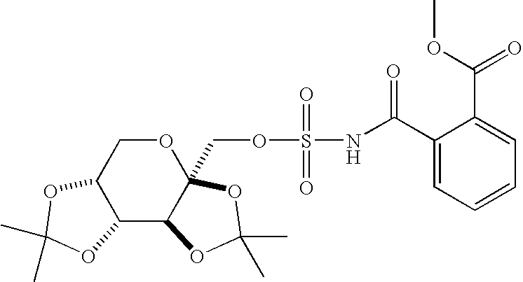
C12C(C3C(COS(NC(C4=CC=CC=C4C(OC)=O)=O)(=O)=O)(OC1)OC(C)(C)O3)OC(C)(C)O2
